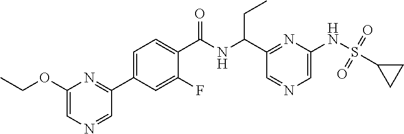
C1(C(NC(C2=CC=C(C3=NC(OCC)=CN=C3)C=C2F)=O)CC)=NC(NS(=O)(=O)C2CC2)=CN=C1
